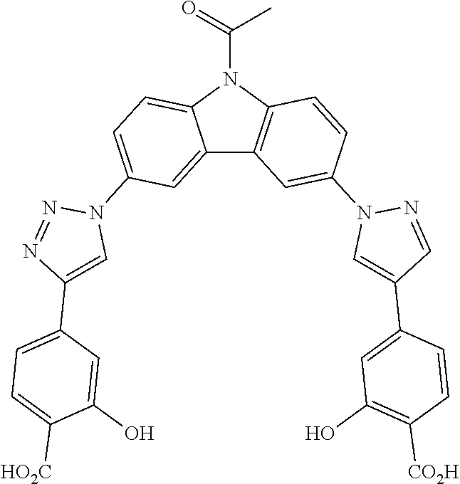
C12=CC(N3N=NC(C4=CC=C([HO2C])C(O)=C4)=C3)=CC=C1N(C(=O)C)C1=C2C=C(N2C=C(C3=CC(O)=C([CO2H])C=C3)C=N2)C=C1
